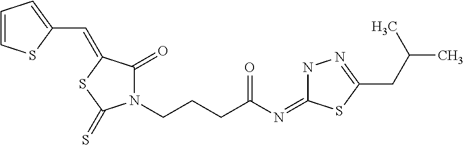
C1=CSC(C=C2C(=O)N(CCCC(N=C3NN=C(CC(C)C)S3)=O)C(=S)S2)=C1
